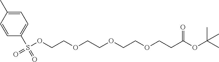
C1=C(C)C=CC(S(=O)(=O)OCCOCCOCCOCCC(OC(C)(C)C)=O)=C1
